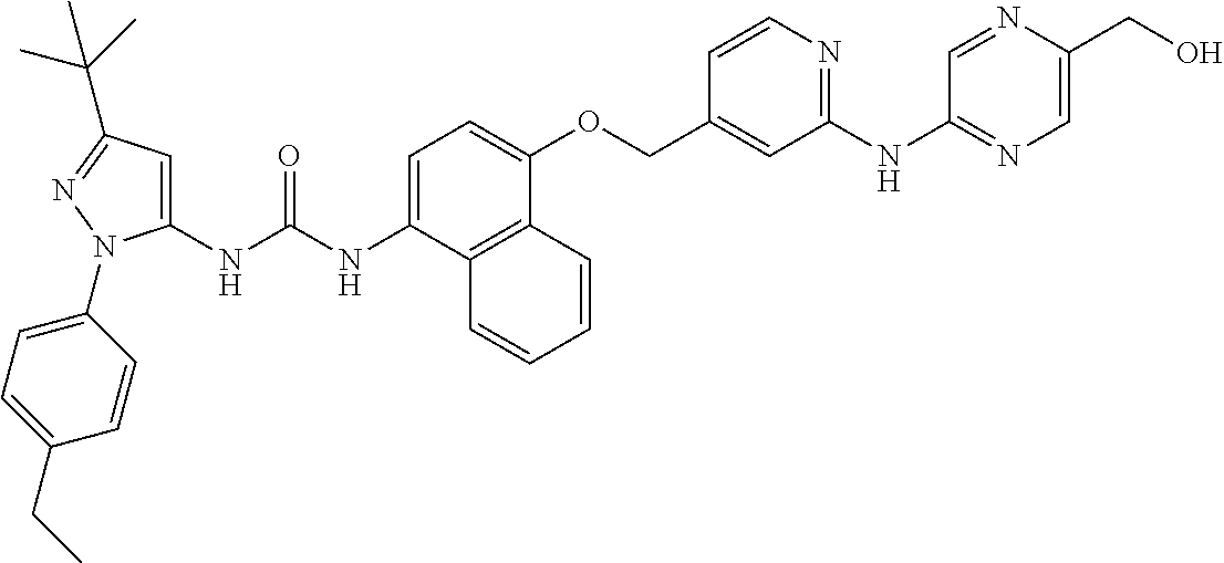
N(C(NC1=CC(C(C)(C)C)=NN1C1=CC=C(CC)C=C1)=O)C1=CC=C(OCC2=CC(NC3=NC=C(CO)N=C3)=NC=C2)C2=C1C=CC=C2
